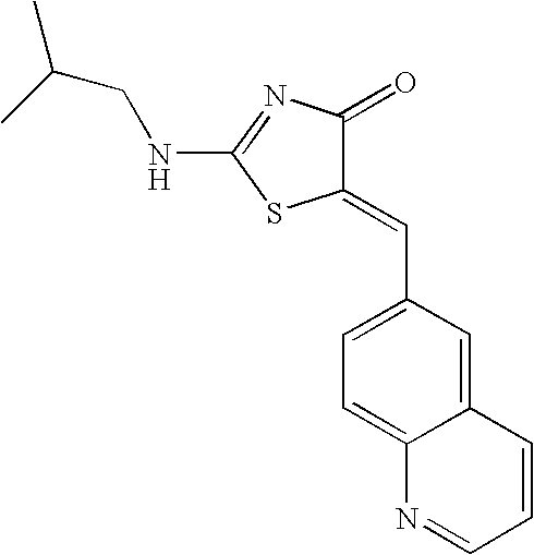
N(C1=NC(=O)C(=CC2=CC=C3C(=C2)C=CC=N3)S1)CC(C)C
